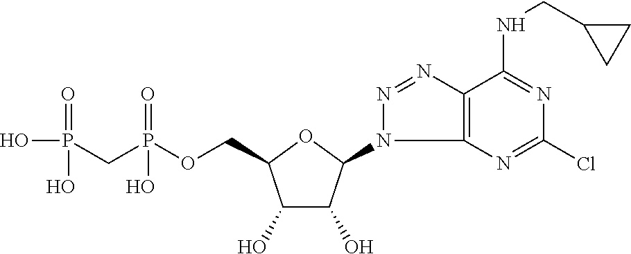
C1(O)C(O)C(N2C3=C(N=N2)C(NCC2CC2)=NC(Cl)=N3)OC1COP(CP(O)(=O)O)(=O)O
